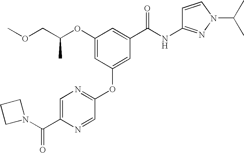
C(C(OC1=CC(OC2=NC=C(C(N3CCC3)=O)N=C2)=CC(C(NC2=NN(C(C)C)C=C2)=O)=C1)C)OC
